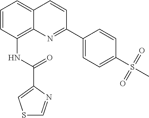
C1=CC(NC(C2=CSC=N2)=O)=C2C(=C1)C=CC(C1=CC=C(S(=O)(=O)C)C=C1)=N2
